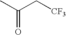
C(C(C)=O)[CF3]
